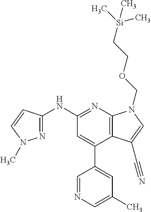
C1(NC2=NN(C)C=C2)=NC2=C(C(C3=CC(C)=CN=C3)=C1)C(C#N)=CN2COCC[Si](C)(C)C
